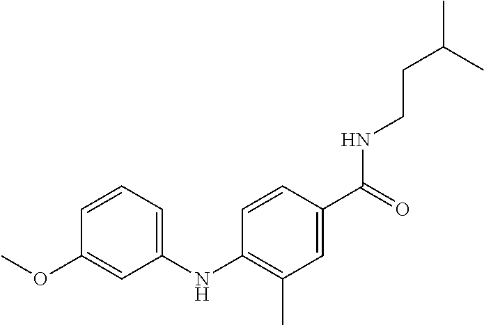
C1(NC2=C(C)C=C(C(=O)NCCC(C)C)C=C2)=CC=CC(OC)=C1
